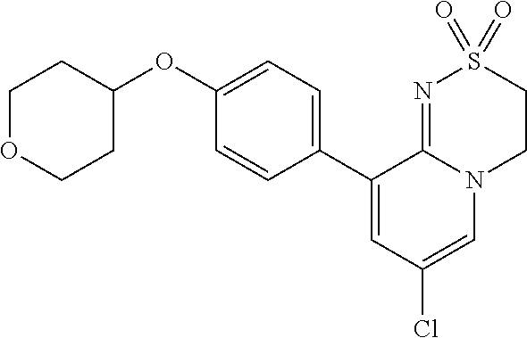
C1(C2=CC=C(OC3CCOCC3)C=C2)=CC(Cl)=CN2C1=NS(=O)(=O)CC2
